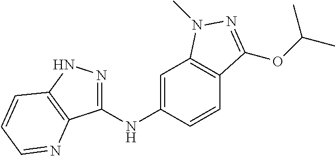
C1(NC2=CC3=C(C=C2)C(OC(C)C)=NN3C)=NNC2=C1N=CC=C2
